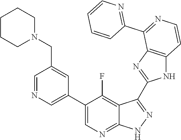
C1=NC=C(C2=CN=C3C(=C2F)C(C2=NC4=C(N2)C=CN=C4C2=NC=CC=C2)=N[N H]3)C=C1CN1CCCCC1
